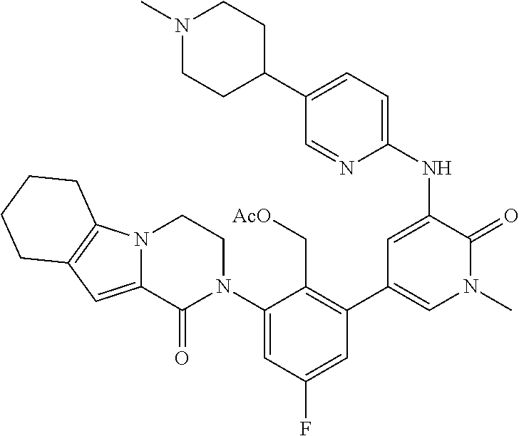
N12C(=CC3=C1CCCC3)C(=O)N(C1=CC(F)=CC(C3=CN(C)C(=O)C(NC4=CC=C(C5CCN(C)CC5)C=N4)=C3)=C1C[AcO])CC2
